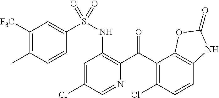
C1=C(Cl)C=NC(C(C2=C(Cl)C=CC3=C2OC(=O)N3)=O)=C1NS(=O)(C1=CC([F3C])=C(C)C=C1)=O
